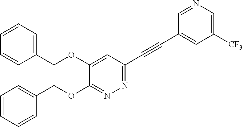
C1(COC2=CC(C#CC3=CC([CF3])=CN=C3)=NN=C2OCC2=CC=CC=C2)=CC=CC=C1
